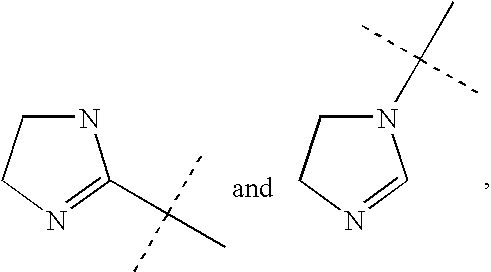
N1CCN=C1C(C)(C)C.N1(C(C)(C)C)CCN=C1
